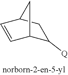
C1([Q])C2C=CC(C1)C2
